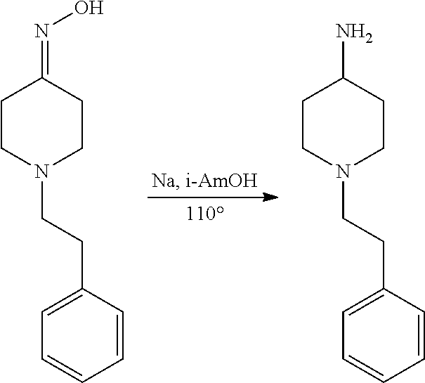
N1(CCC2=CC=CC=C2)CCC(=NO)CC1.N1(CCC2=CC=CC=C2)CCC(N)CC1
